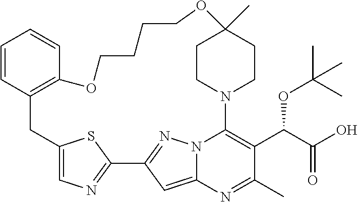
C1=CC2=C(C=C1)OCCCCOC1(C)CCN(C3=C(C(C(O)=O)OC(C)(C)C)C(C)=NC4=CC(=NN43)C3=NC=C(C2)S3)CC1
